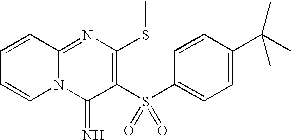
C1=CC2=NC(SC)=C(S(C3=CC=C(C(C)(C)C)C=C3)(=O)=O)C(=N)N2C=C1
